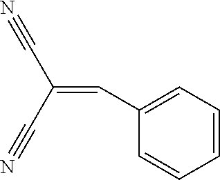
C1(C=C(C#N)C#N)=CC=CC=C1
